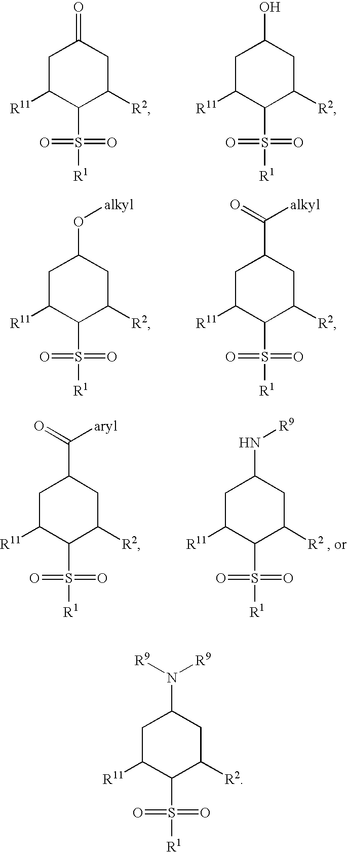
C1C([R11])C(S(=O)(=O)[R1])C([R2])CC1O.C1C([R11])C(S(=O)(=O)[R1])C([R2])CC1=O.C1C([R11])C(S(=O)(=O)[R1])C([R2])CC1C([alkyl])=O.C1C([R11])C(S(=O)(=O)[R1])C([R2])CC1O[alkyl].C1C([R11])C(S(=O)(=O)[R1])C([R2])CC1N[R9].C1C([R11])C(S(=O)(=O)[R1])C([R2])CC1C([aryl])=O.C1C([R11])C(S(=O)(=O)[R1])C([R2])CC1N([R9])[R9]
